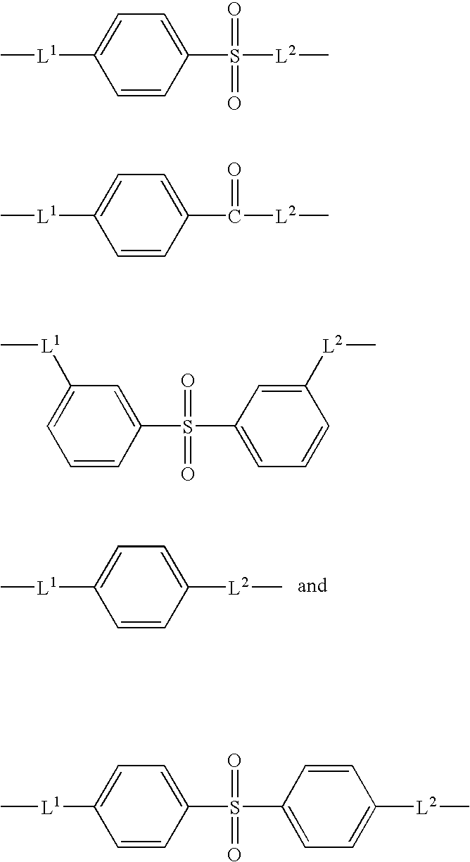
C1=CC([L2]C)=CC=C1[L1]C.C1=CC(S(=O)(=O)[L2]C)=CC=C1[L1]C.C1=CC(C(=O)[L2]C)=CC=C1[L1]C.C1=CC(S(C2=CC=CC([L2]C)=C2)(=O)=O)=CC([L1]C)=C1.C1=CC(S(C2=CC=C([L2]C)C=C2)(=O)=O)=CC=C1[L1]C
